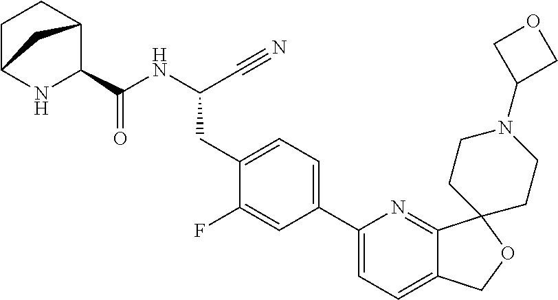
N(C(C#N)CC1=CC=C(C2=CC=C3C(=N2)C2(OC3)CCN(C3COC3)CC2)C=C1F)C(=O)C1C2CCC(N1)C2
